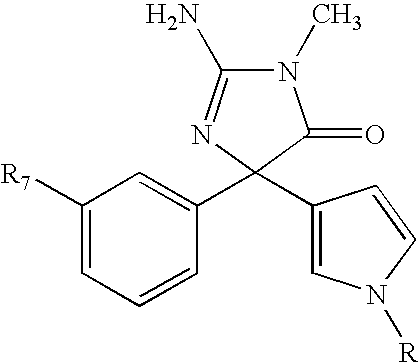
N1(C)C(N)=NC(C2=CC([R7])=CC=C2)(C2=CN([R])C=C2)C1=O
